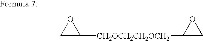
C1C([CH2OCH2CH2OCH2]C2CO2)O1
